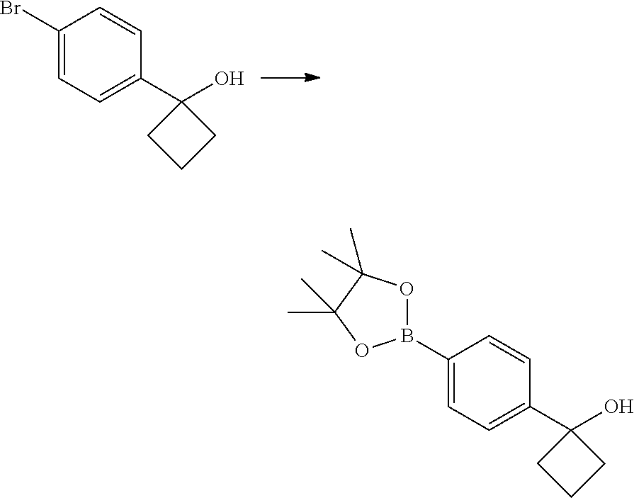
C1(B2OC(C)(C)C(C)(C)O2)=CC=C(C2(O)CCC2)C=C1.C1(Br)=CC=C(C2(O)CCC2)C=C1
